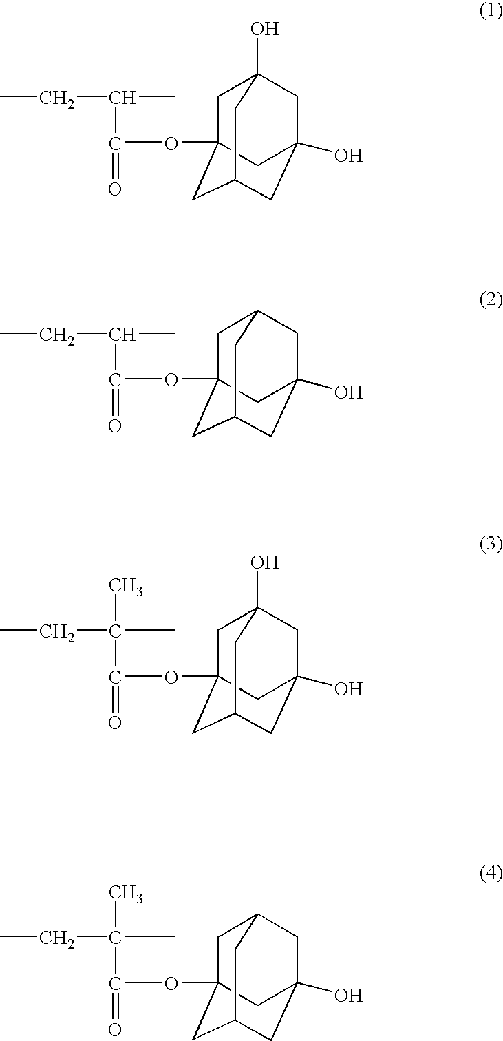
C(C(C)C(=O)OC12CC3(O)CC(O)(CC(C1)C3)C2)C.C(C(C)C(=O)OC12CC3CC(O)(CC(C1)C3)C2)C.C(C(C)(C(=O)OC12CC3(O)CC(O)(CC(C1)C3)C2)C)C.C(C(C)(C(=O)OC12CC3CC(O)(CC(C1)C3)C2)C)C
